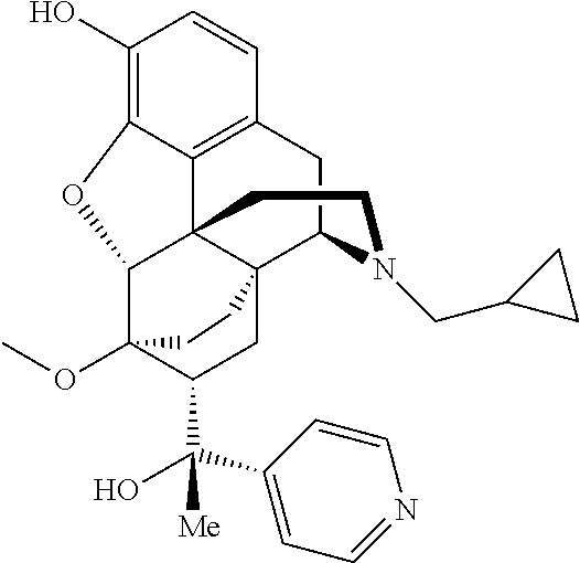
C1(O)=C2C3=C(C=C1)CC1C45C3(C(C(OC)(C(C(O)([Me])C3=CC=NC=C3)C4)CC5)O2)CCN1CC1CC1
